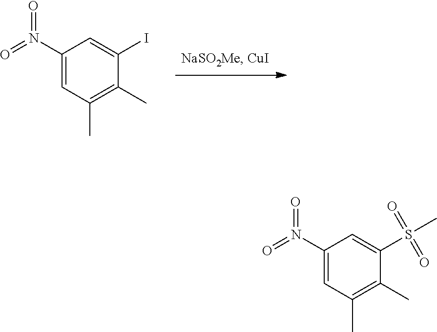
C1(N(=O)=O)=CC(C)=C(C)C(I)=C1.C1(N(=O)=O)=CC(C)=C(C)C(S(=O)(=O)C)=C1
